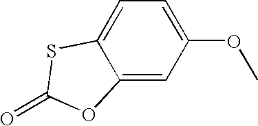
C12=CC(OC)=CC=C1SC(=O)O2
